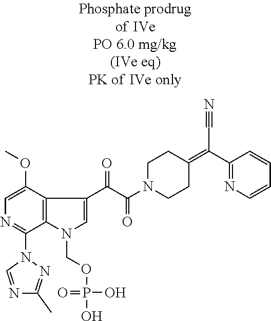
C1=C(OC)C2=C(C(N3C=NC(C)=N3)=N1)N(COP(=O)(O)O)C=C2C(C(N1CCC(=C(C2=NC=CC=C2)C#N)CC1)=O)=O
